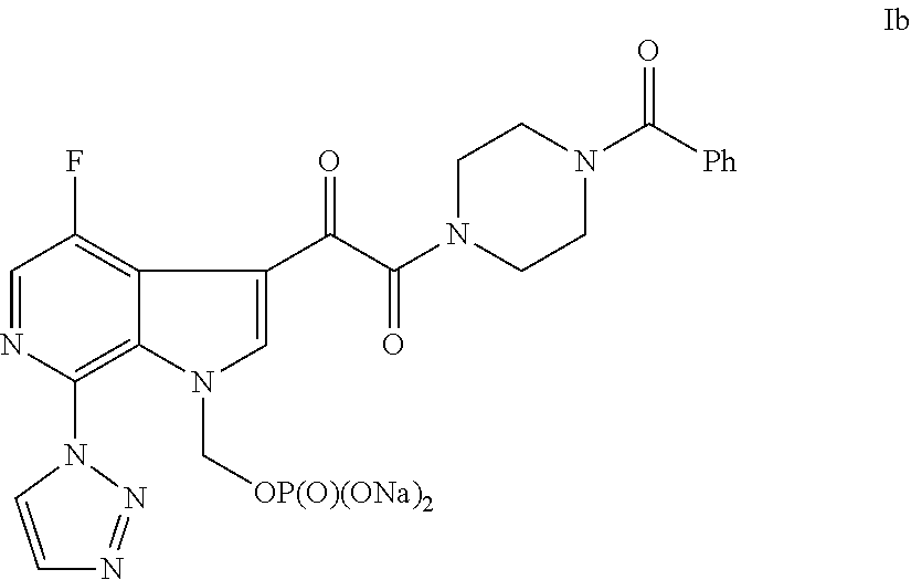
C1=NC(N2C=CN=N2)=C2C(=C1F)C(C(C(=O)N1CCN(C(=O)[Ph])CC1)=O)=CN2C[OP(O)(ONa)2]
